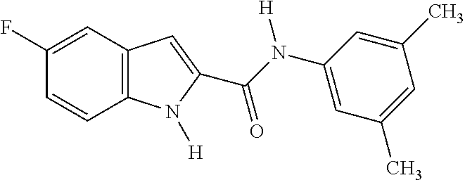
C1(F)=CC2=C(C=C1)N([H])C(C(=O)N([H])C1=CC(C)=CC(C)=C1)=C2
